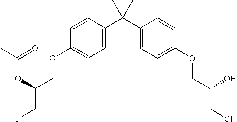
C1=C(C(C2=CC=C(OCC(CCl)O)C=C2)(C)C)C=CC(OCC(CF)OC(=O)C)=C1
